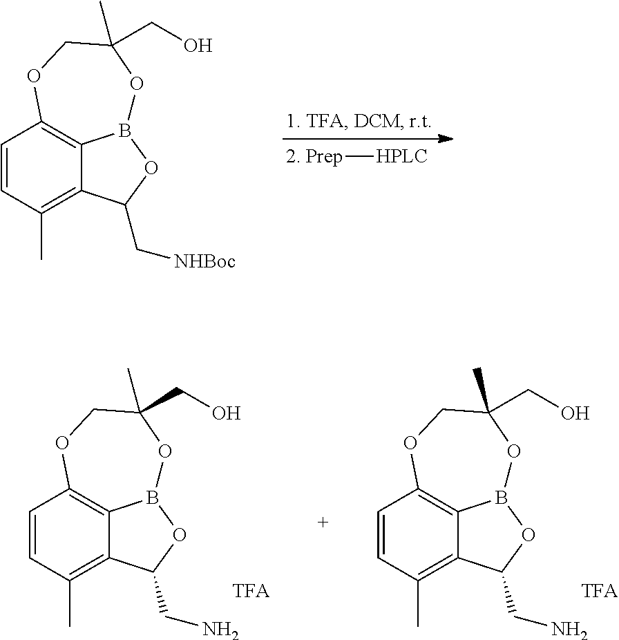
C1=CC(C)=C2C3=C1OCC(C)(CO)OB3OC2C[NHBoc].[Prep][HPLC].C1=CC(C)=C2C3=C1OCC(C)(CO)OB3OC2CN.C1=CC(C)=C2C3=C1OCC(C)(CO)OB3OC2CN
